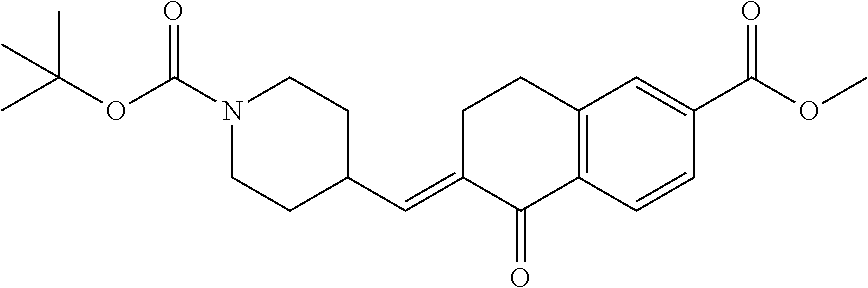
C1C(=CC2CCN(C(OC(C)(C)C)=O)CC2)C(=O)C2=C(C1)C=C(C(OC)=O)C=C2
